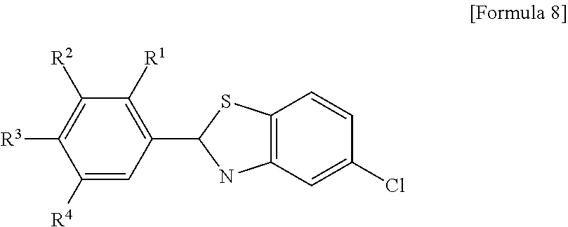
C1(C2NC3=C(S2)C=CC(Cl)=C3)=C([R1])C([R2])=C([R3])C([R4])=C1
